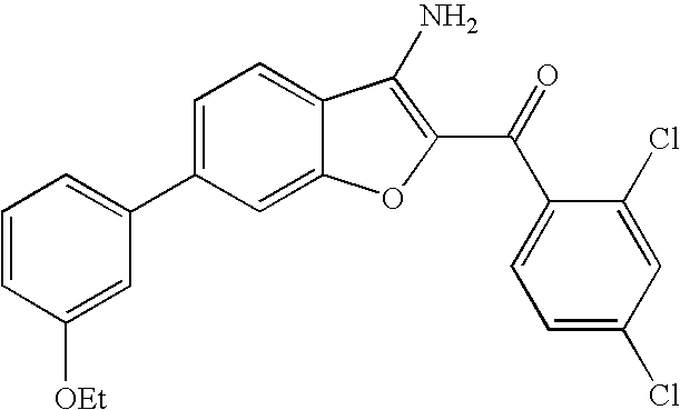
C1=CC([OEt])=CC(C2=CC=C3C(=C2)OC(C(C2=CC=C(Cl)C=C2Cl)=O)=C3N)=C1
